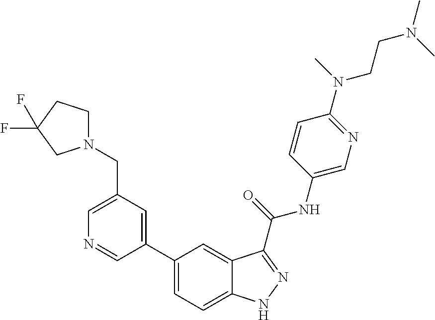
C1(CN2CCC(F)(F)C2)=CN=CC(C2=CC=C3C(=C2)C(C(NC2=CN=C(N(CCN(C)C)C)C=C2)=O)=NN3)=C1
